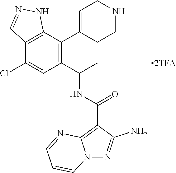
N12N=C(N)C(C(NC(C3=C(C4=CCNCC4)C4=C(C(Cl)=C3)C=NN4)C)=O)=C1N=CC=C2
